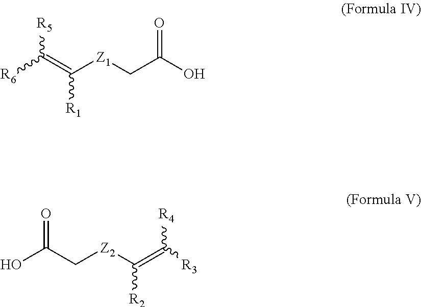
O=C(O)C[Z1]C(=C([R6])[R5])[R1].O=C(O)C[Z2]C(=C([R3])[R4])[R2]
